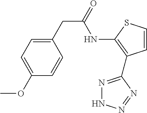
C1(CC(=O)NC2=C(C3=NNN=N3)C=CS2)=CC=C(OC)C=C1
